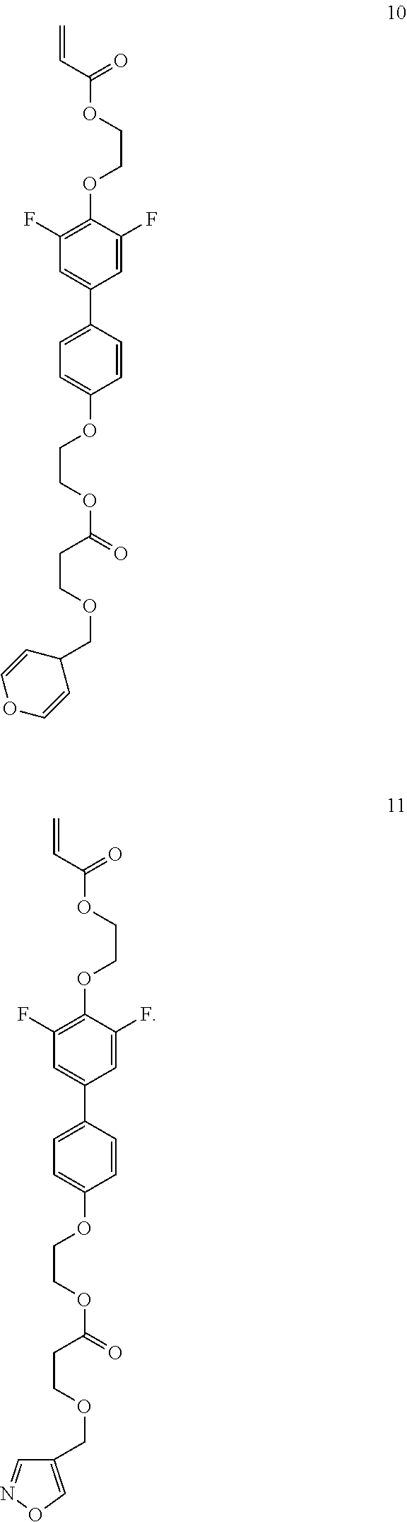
C1(OCCOC(C=C)=O)=C(F)C=C(C2=CC=C(OCCOC(=O)CCOCC3C=COC=C3)C=C2)C=C1F.C1(OCCOC(C=C)=O)=C(F)C=C(C2=CC=C(OCCOC(=O)CCOCC3=CON=C3)C=C2)C=C1F
